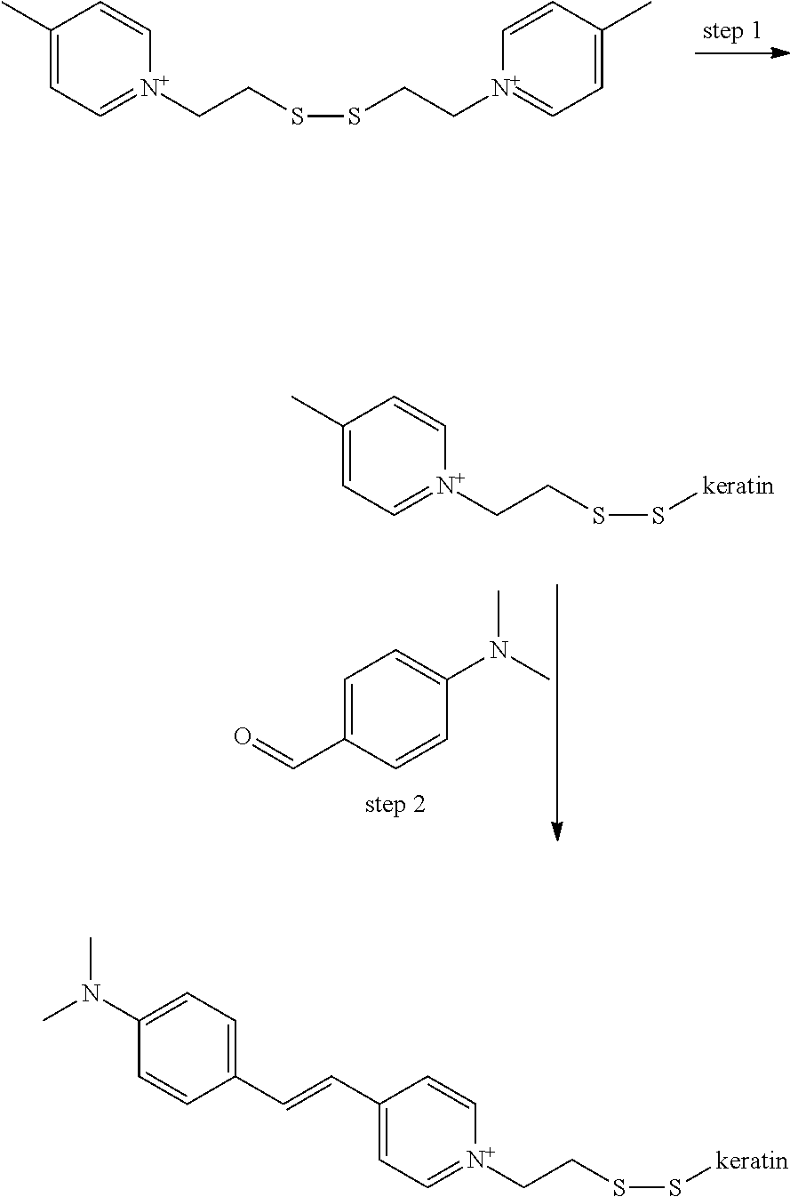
C(SSCC[N+]1=CC=C(C)C=C1)C[N+]1=CC=C(C)C=C1.C1=C(N(C)C)C=CC(C=O)=C1.C(SS[keratin])C[N+]1=CC=C(C)C=C1.C1=C(N(C)C)C=CC(C=CC2=CC=[N+](CCSS[keratin])C=C2)=C1
